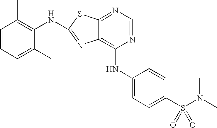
N1=CN=C2C(=C1NC1=CC=C(S(N(C)C)(=O)=O)C=C1)N=C(NC1=C(C)C=CC=C1C)S2
